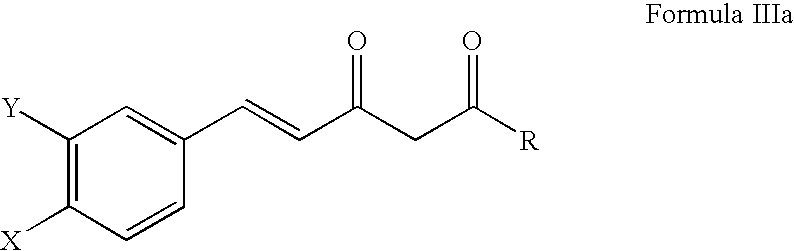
C1([Y])=C([X])C=CC(C=CC(CC([R])=O)=O)=C1
